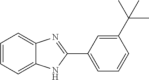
C1=CC=C2C(=C1)N=C(C1=CC=CC(C(C)(C)C)=C1)N2
